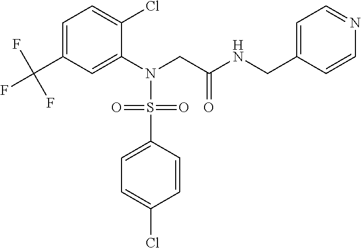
C1=C(C(F)(F)F)C=C(N(CC(NCC2=CC=NC=C2)=O)S(C2=CC=C(Cl)C=C2)(=O)=O)C(Cl)=C1
